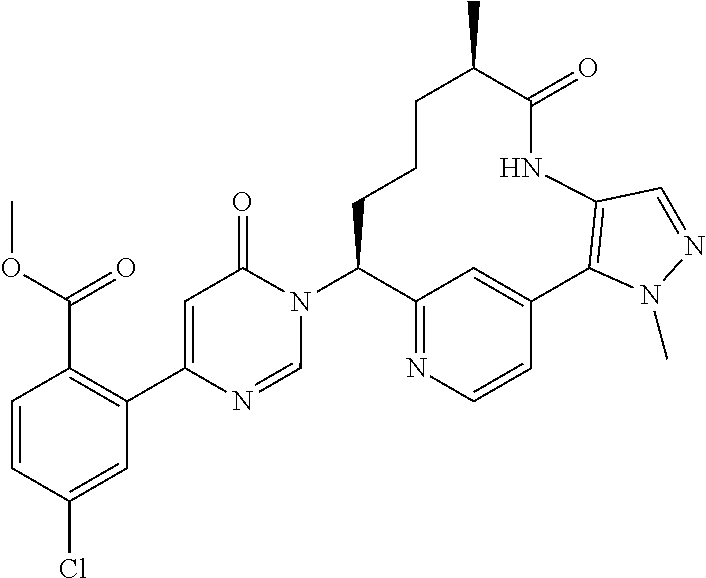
C12=NC=CC(=C1)C1=C(NC(=O)C(C)CCCC2N2C(=O)C=C(C3=C(C(OC)=O)C=CC(Cl)=C3)N=C2)C=NN1C
